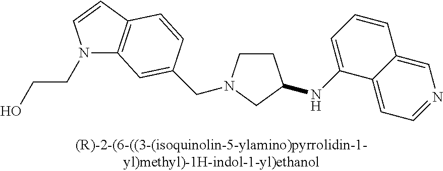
C1CN(CC2=CC3=C(C=CN3CCO)C=C2)CC1NC1=CC=CC2=CN=CC=C12
